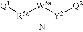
[Q1][R5a][W5a][Y2][Q2].N
